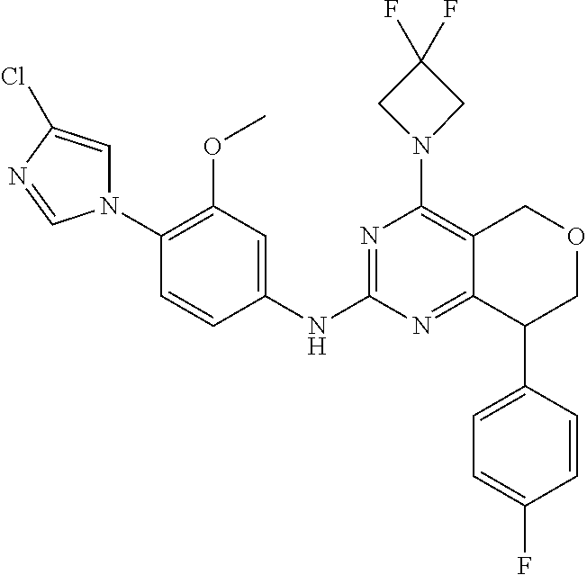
N1(C2=C(OC)C=C(NC3=NC(N4CC(F)(F)C4)=C4C(=N3)C(C3=CC=C(F)C=C3)COC4)C=C2)C=C(Cl)N=C1
